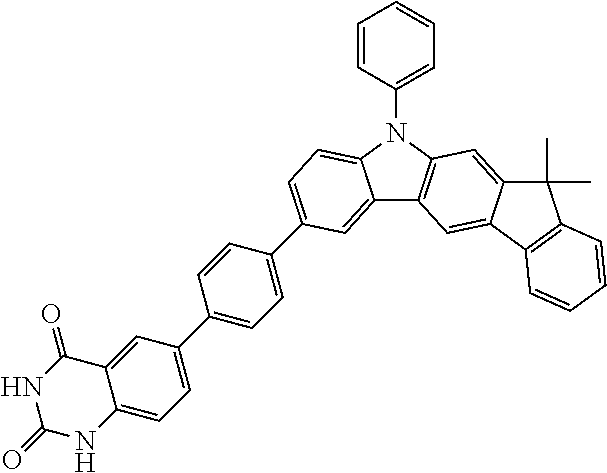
N1C(=O)NC2=CC=C(C3=CC=C(C4=CC=C5C(=C4)C4=C(N5C5=CC=CC=C5)C=C5C(=C4)C4=C(C5(C)C)C=CC=C4)C=C3)C=C2C1=O
